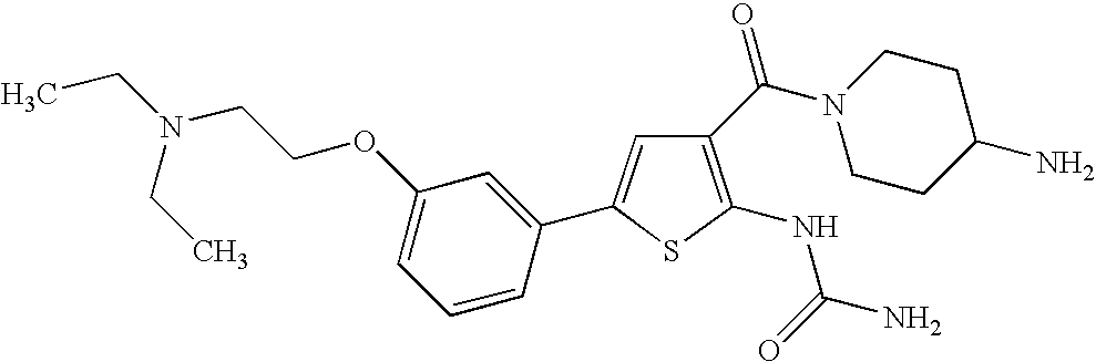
C1(NC(=O)N)=C(C(N2CCC(N)CC2)=O)C=C(C2=CC(OCCN(CC)CC)=CC=C2)S1
